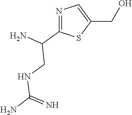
N1=C(C(N)CNC(N)=N)SC(CO)=C1
